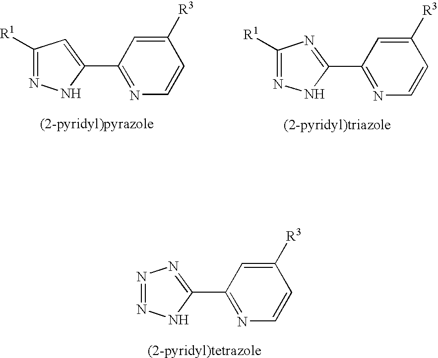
C1(C2=NN=NN2)=NC=CC([R3])=C1.C1(C2=CC([R1])=NN2)=NC=CC([R3])=C1.C1(C2=NC([R1])=NN2)=NC=CC([R3])=C1
